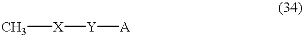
C[X][Y][A]
